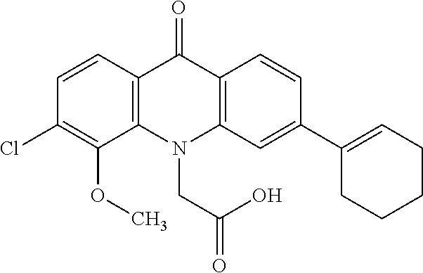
C12=C(N(CC(O)=O)C3=C(C1=O)C=CC(C1=CCCCC1)=C3)C(OC)=C(Cl)C=C2
